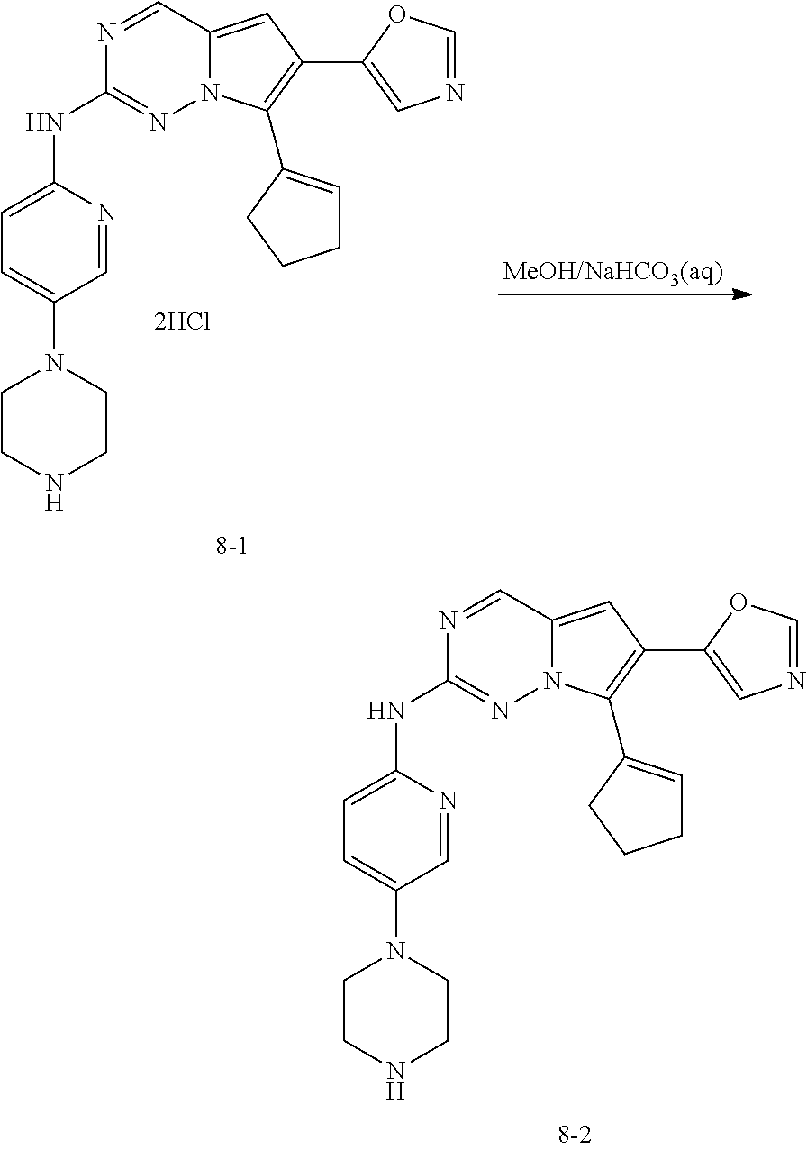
N1=CC2=CC(C3=CN=CO3)=C(C3=CCCC3)N2N=C1NC1=CC=C(N2CCNCC2)C=N1.N1=CC2=CC(C3=CN=CO3)=C(C3=CCCC3)N2N=C1NC1=CC=C(N2CCNCC2)C=N1
